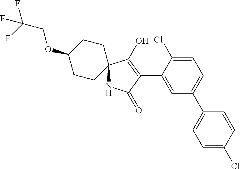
N1C2(C(O)=C(C3=CC(C4=CC=C(Cl)C=C4)=CC=C3Cl)C1=O)CCC(OCC(F)(F)F)CC2
